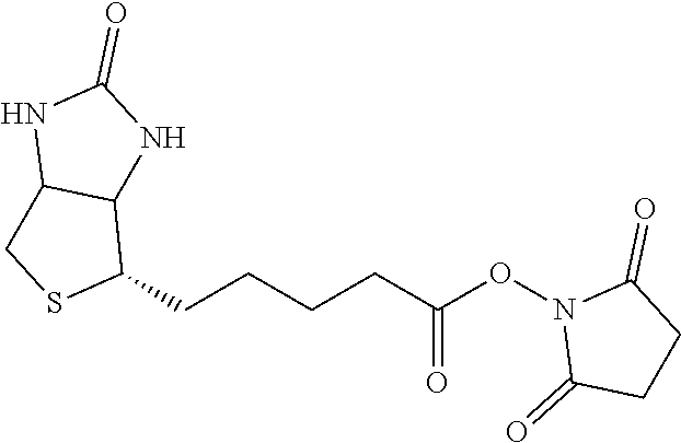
O(N1C(=O)CCC1=O)C(CCCCC1C2C(CS1)NC(=O)N2)=O
